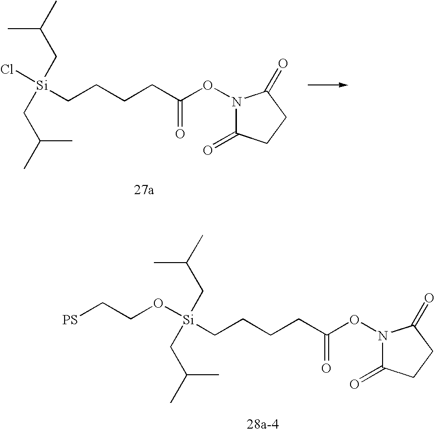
C(CCCC(ON1C(=O)CCC1=O)=O)[Si](CC(C)C)(CC(C)C)Cl.C(CCCC(ON1C(=O)CCC1=O)=O)[Si](CC(C)C)(CC(C)C)OCC[PS]
